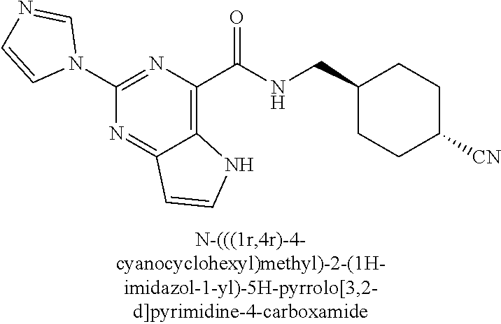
C1(N2C=NC=C2)=NC(C(NCC2CCC([CN])CC2)=O)=C2C(=N1)C=CN2
